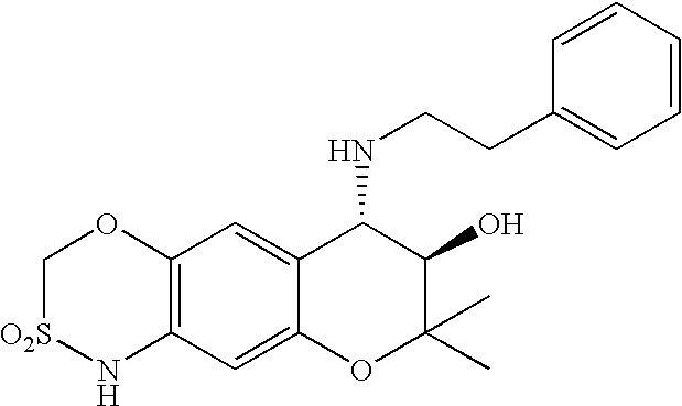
C12=C(C=C3C(=C1)C(NCCC1=CC=CC=C1)C(O)C(C)(C)O3)N[O2S]CO2
